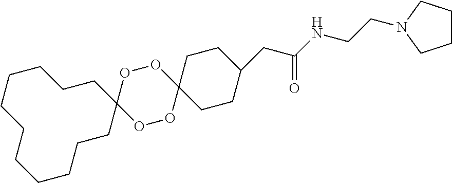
C1CCCCCC2(CCCCC1)OOC1(OO2)CCC(CC(NCCN2CCCC2)=O)CC1
